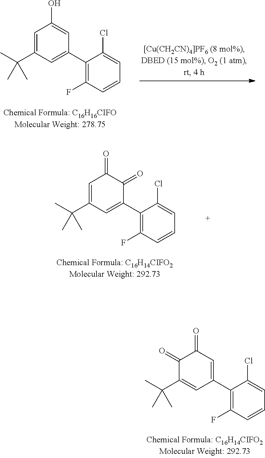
C1=C(C(C)(C)C)C=C(C2=C(F)C=CC=C2Cl)C=C1O.C1=C(C(C)(C)C)C=C(C2=C(F)C=CC=C2Cl)C(=O)C1=O.C1(=O)C(C(C)(C)C)=CC(C2=C(F)C=CC=C2Cl)=CC1=O
